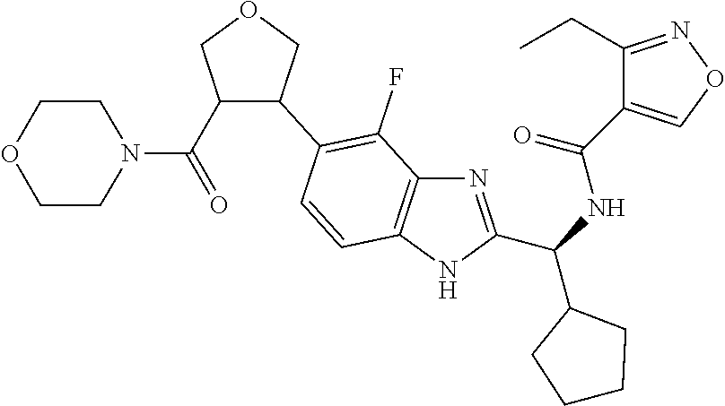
C1(C(N2CCOCC2)=O)C(C2=C(F)C3=C(C=C2)NC(C(C2CCCC2)NC(=O)C2=CON=C2CC)=N3)COC1
